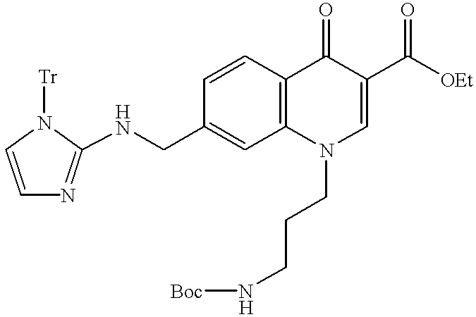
C1=CC2=C(C=C1CNC1=NC=CN1[Tr])N(CCCN[Boc])C=C(C([OEt])=O)C2=O
